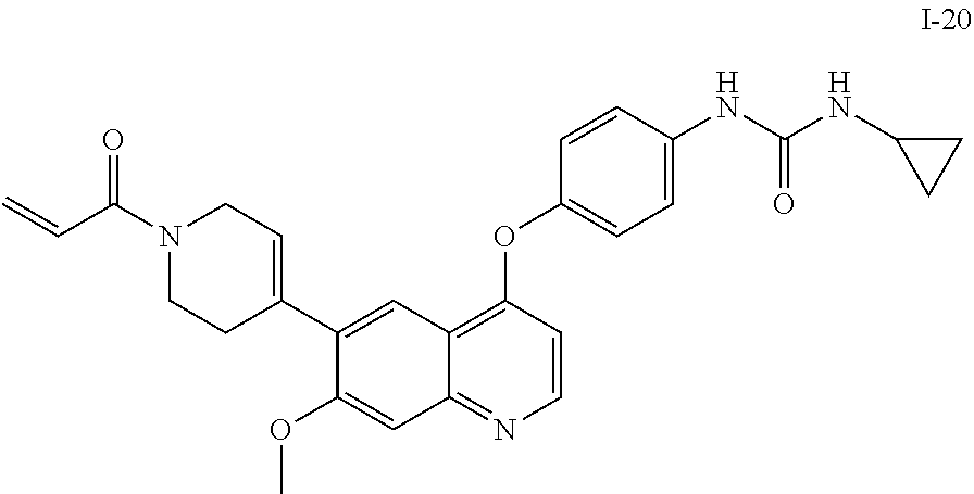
C1(C2=CCN(C(C=C)=O)CC2)=CC2=C(OC3=CC=C(NC(NC4CC4)=O)C=C3)C=CN=C2C=C1OC
